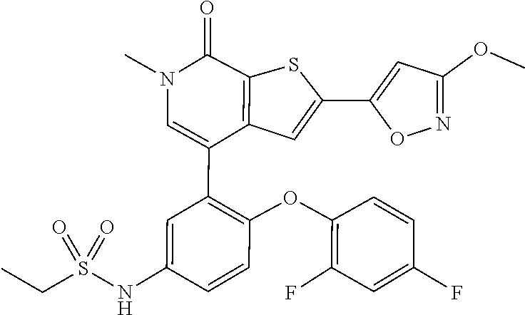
C1(F)=C(OC2=C(C3=CN(C)C(=O)C4=C3C=C(C3=CC(OC)=NO3)S4)C=C(NS(CC)(=O)=O)C=C2)C=CC(F)=C1
